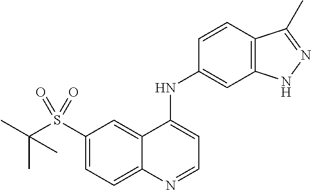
C1(S(C(C)(C)C)(=O)=O)=CC=C2C(=C1)C(NC1=CC3=C(C=C1)C(C)=NN3)=CC=N2
